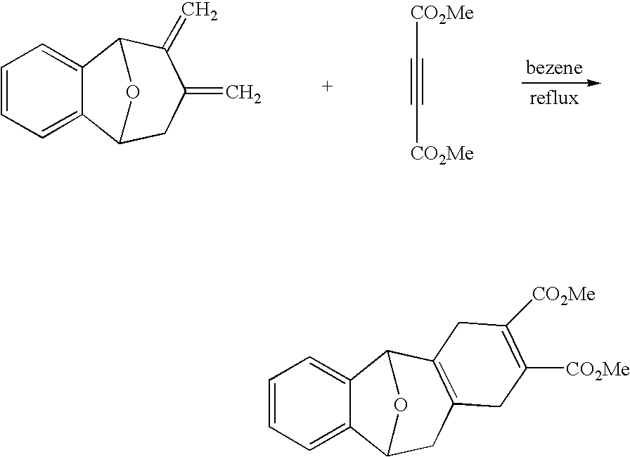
C1=CC=C2C(=C1)C1C(=C)C(=C)CC2O1.C(#C[CO2Me])[CO2Me].C1=CC=C2C(=C1)C1C3=C(CC2O1)CC([CO2Me])=C([CO2Me])C3
